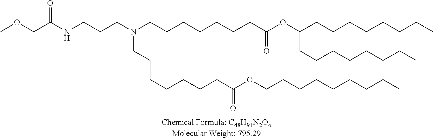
N(CCCN(CCCCCCCC(OC(CCCCCCCC)CCCCCCCC)=O)CCCCCCCC(OCCCCCCCCC)=O)C(COC)=O
